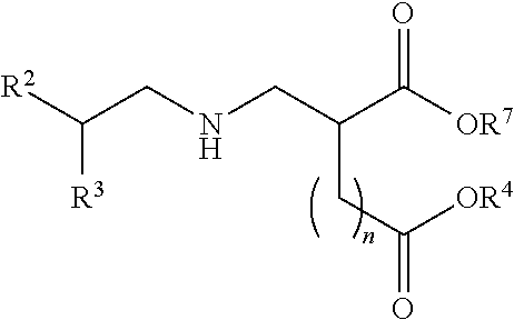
C(CNCC(CC(=O)[OR4])C([OR7])=O)([R3])[R2]
